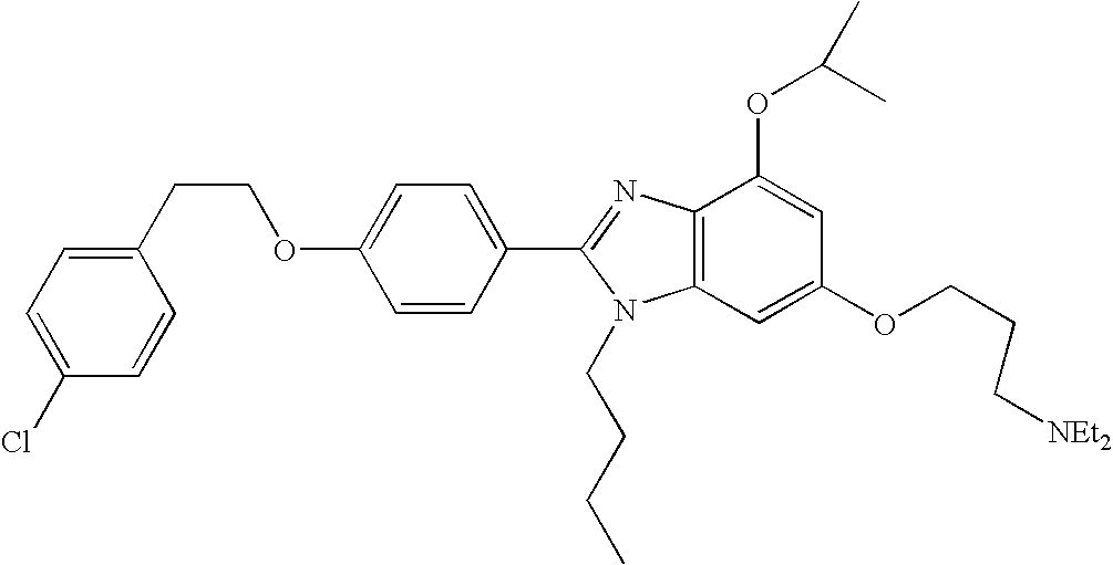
C1(CCOC2=CC=C(C3=NC4=C(N3CCCC)C=C(OCCC[NEt2])C=C4OC(C)C)C=C2)=CC=C(Cl)C=C1
